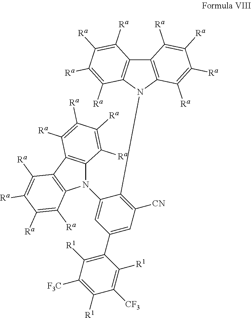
C12=C(N(C3=C([CN])C=C(C4=C([R1])C([F3C])=C([R1])C([CF3])=C4[R1])C=C3N3C4=C(C5=C3C([Ra])=C([Ra])C([Ra])=C5[Ra])C([Ra])=C([Ra])C([Ra])=C4[Ra])C3=C1C([Ra])=C([Ra])C([Ra])=C3[Ra])C([Ra])=C([Ra])C([Ra])=C2[Ra]
